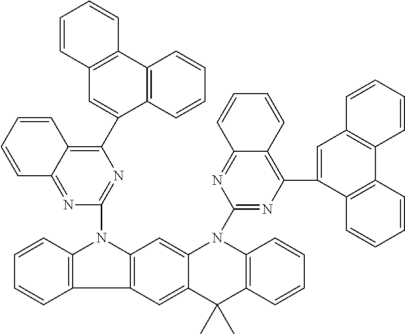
C12=C(C3=C(N1C1=NC(C4=CC5=C(C6=C4C=CC=C6)C=CC=C5)=C4C(=N1)C=CC=C4)C=C1C(=C3)C(C)(C)C3=C(N1C1=NC(C4=CC5=C(C6=C4C=CC=C6)C=CC=C5)=C4C(=N1)C=CC=C4)C=CC=C3)C=CC=C2
